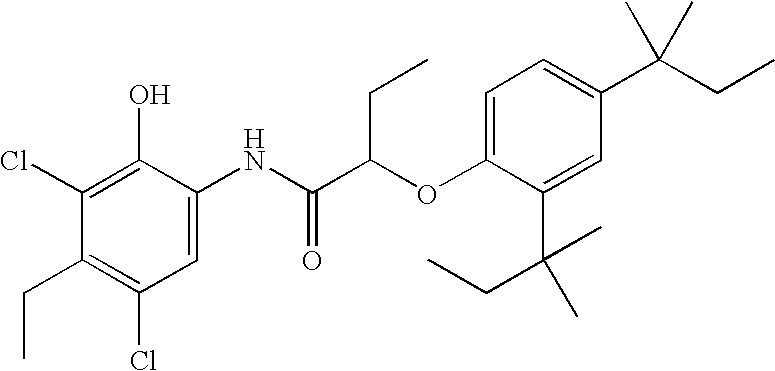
C1=C(NC(C(OC2=CC=C(C(CC)(C)C)C=C2C(CC)(C)C)CC)=O)C(O)=C(Cl)C(CC)=C1Cl
